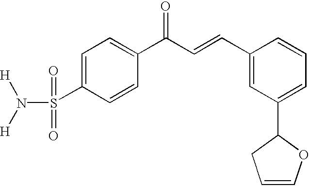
C1=C(S(=O)(=O)N([H])[H])C=CC(C(C=CC2=CC(C3CC=CO3)=CC=C2)=O)=C1
